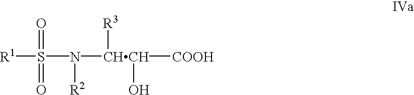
[R1]S(=O)(=O)N([R2])[CHCH]([R3])(O)[COOH]
